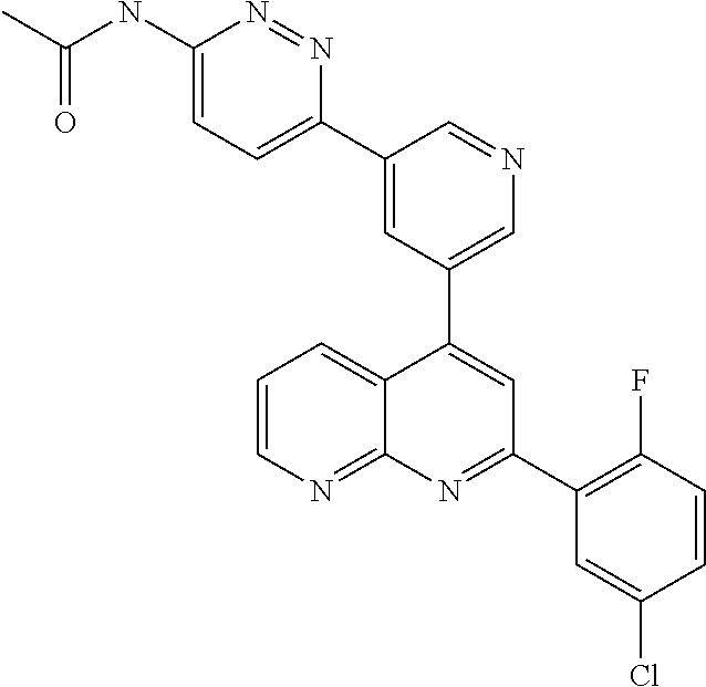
C1=C(C2=CC=C(NC(C)=O)N=N2)C=NC=C1C1=CC(C2=C(F)C=CC(Cl)=C2)=NC2=NC=CC=C12
